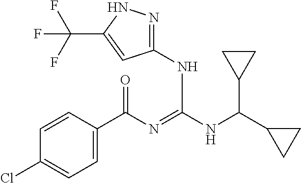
C1=CC(C(N=C(NC(C2CC2)C2CC2)NC2=NNC(C(F)(F)F)=C2)=O)=CC=C1Cl
